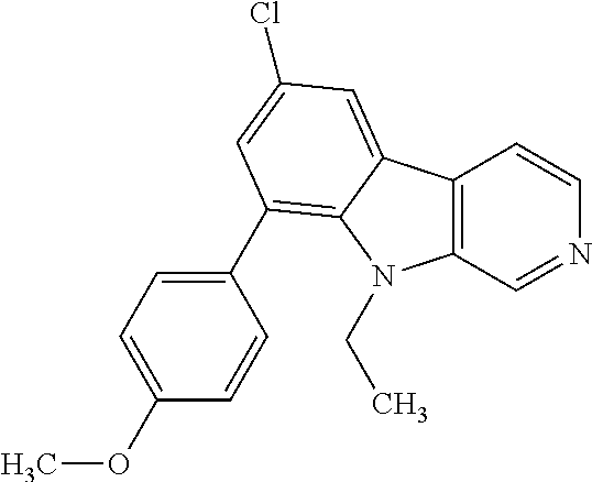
C12=C(C=NC=C1)N(CC)C1=C(C3=CC=C(OC)C=C3)C=C(Cl)C=C21
